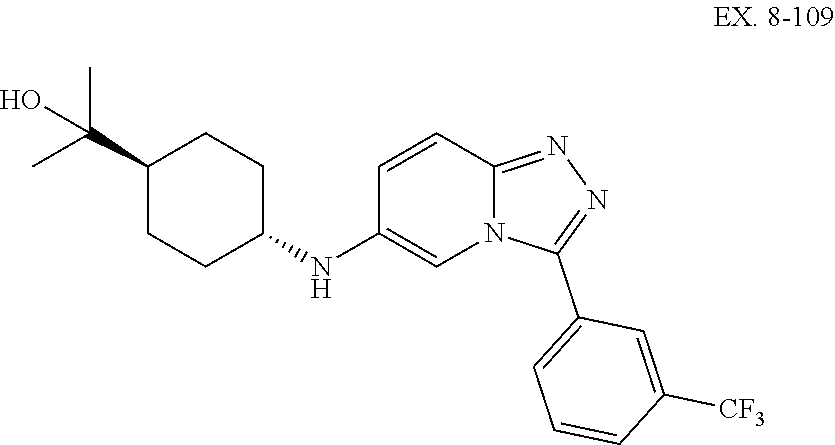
C1(NC2=CN3C(=NN=C3C3=CC=CC([CF3])=C3)C=C2)CCC(C(C)(C)O)CC1
